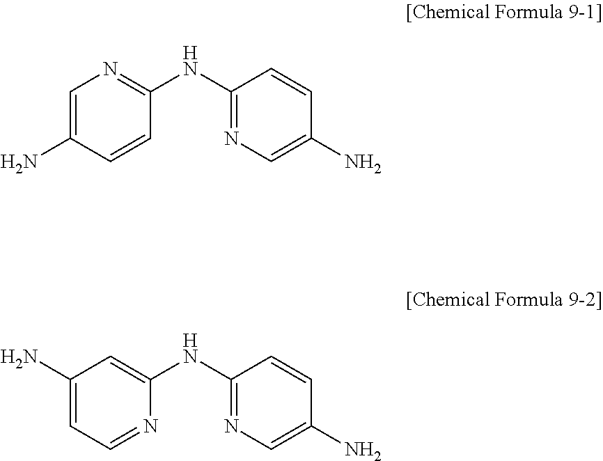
C1=C(N)C=CC(NC2=NC=C(N)C=C2)=N1.C1(N)=CC=NC(NC2=NC=C(N)C=C2)=C1
